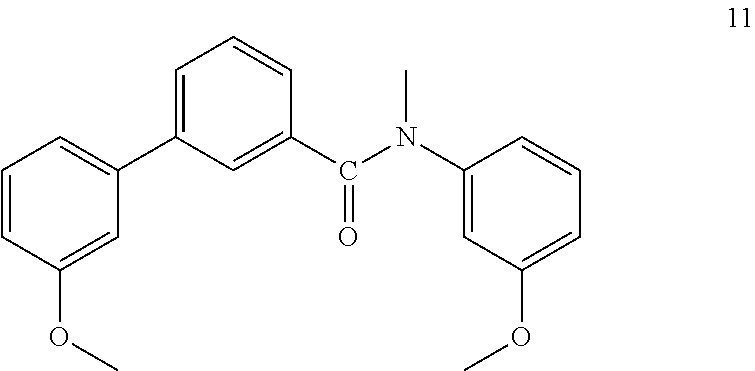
C1(N(C)C(C2=CC(C3=CC=CC(OC)=C3)=CC=C2)=O)=CC(OC)=CC=C1
